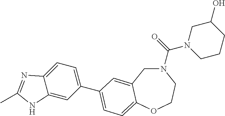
C1C2=CC(C3=CC=C4C(=C3)NC(C)=N4)=CC=C2OCCN1C(=O)N1CCCC(O)C1
